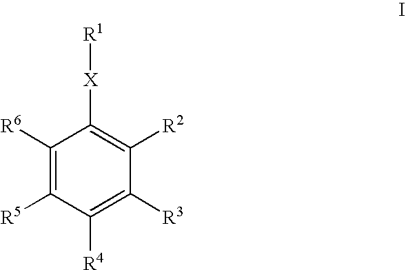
C1([R6])=C([R5])C([R4])=C([R3])C([R2])=C1[X][R1]
